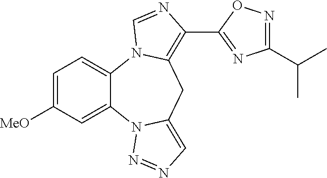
C12=CC=C([MeO])C=C1N1C(=CN=N1)CC1=C(C3=NC(C(C)C)=NO3)N=CN21
